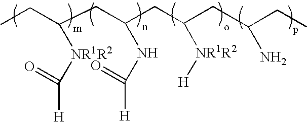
CCC(CC(CC(CC(CC)N)[NR1R2][H])NC([H])=O)[NR1R2]C([H])=O
